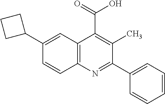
C12=C(N=C(C3=CC=CC=C3)C(C)=C1C(=O)O)C=CC(C1CCC1)=C2
